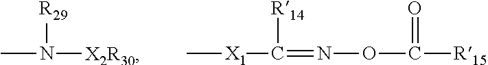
[R29]N(C)[X2R30].C[X1]C([R14])=NOC([R15])=O
